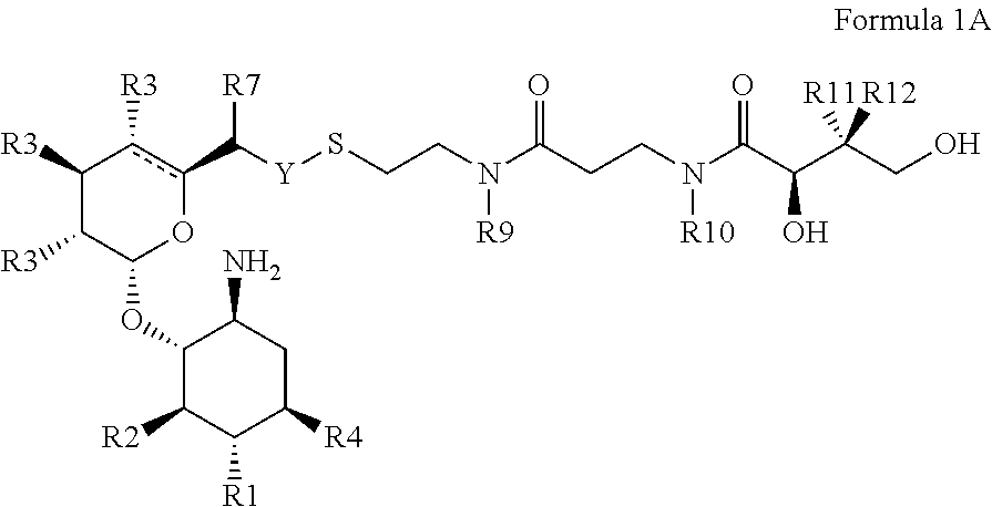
[Y](SCCN(C(CCN(C(C(C(CO)([R12])[R11])O)=O)[R10])=O)[R9])C(c1c([R3])C([R3])C([R3])C(OC2C([R2])C([R1])C([R4])CC2N)O1)[R7]
